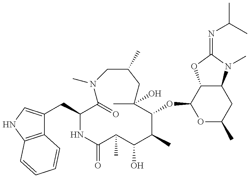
C12=C(NC=C1CC1NC(=O)C(C)C(O)C(C)C(OC3OC(C)CC4C3OC(=NC(C)C)N4C)C(C)(O)CC(C)CN(C)C1=O)C=CC=C2
